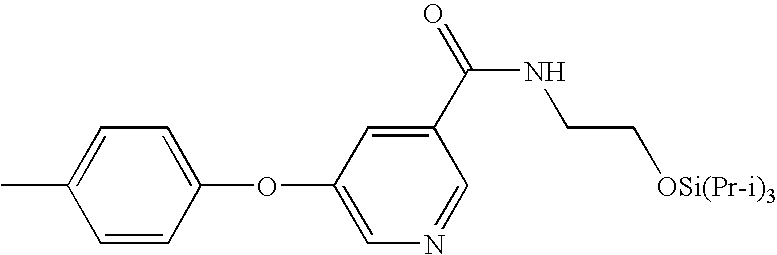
C1=CC(OC2=CN=CC(C(=O)NCC[OSi(Pr-i)3])=C2)=CC=C1C
